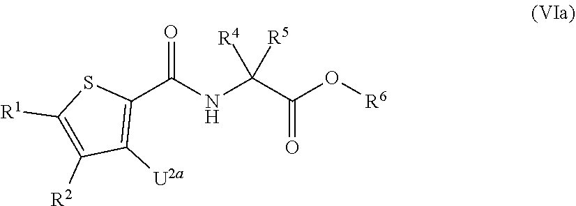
C1(C(NC(C(O[R6])=O)([R5])[R4])=O)=C([U2a])C([R2])=C([R1])S1
